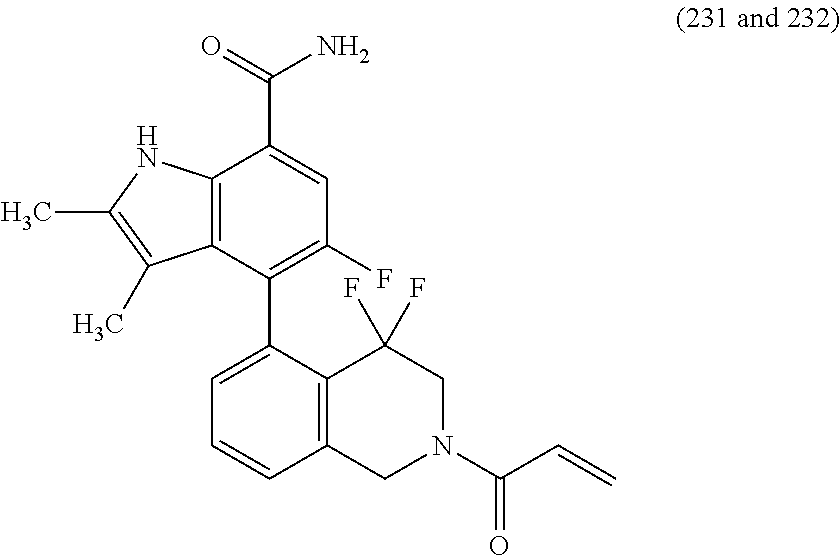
C12=C(C(C3=CC=CC4=C3C(F)(F)CN(C(C=C)=O)C4)=C(F)C=C1C(=O)N)C(C)=C(C)N2
